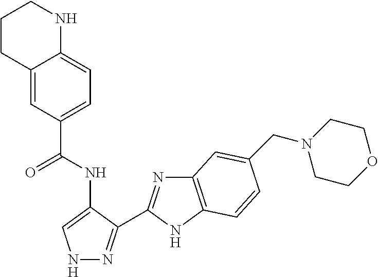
C(NC1=CNN=C1C1=NC2=C(N1)C=CC(CN1CCOCC1)=C2)(=O)C1=CC=C2C(=C1)CCCN2
